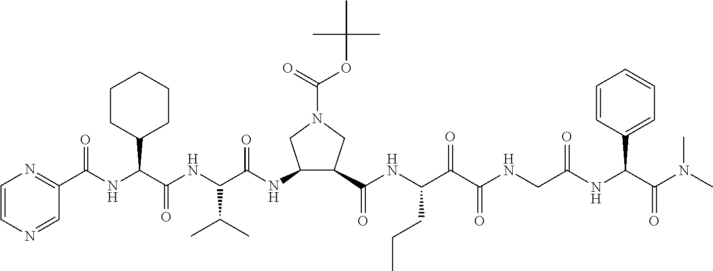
C1(C(NC(C(NC(C(=O)NC2C(C(=O)NC(C(C(NCC(NC(C(N(C)C)=O)C3=CC=CC=C3)=O)=O)=O)CCC)CN(C(=O)OC(C)(C)C)C2)C(C)C)=O)C2CCCCC2)=O)=NC=CN=C1
